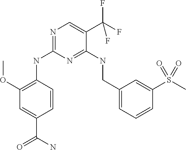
C1(OC)=C(NC2=NC=C(C(F)(F)F)C(NCC3=CC=CC(S(=O)(C)=O)=C3)=N2)C=CC(C(=O)N)=C1
